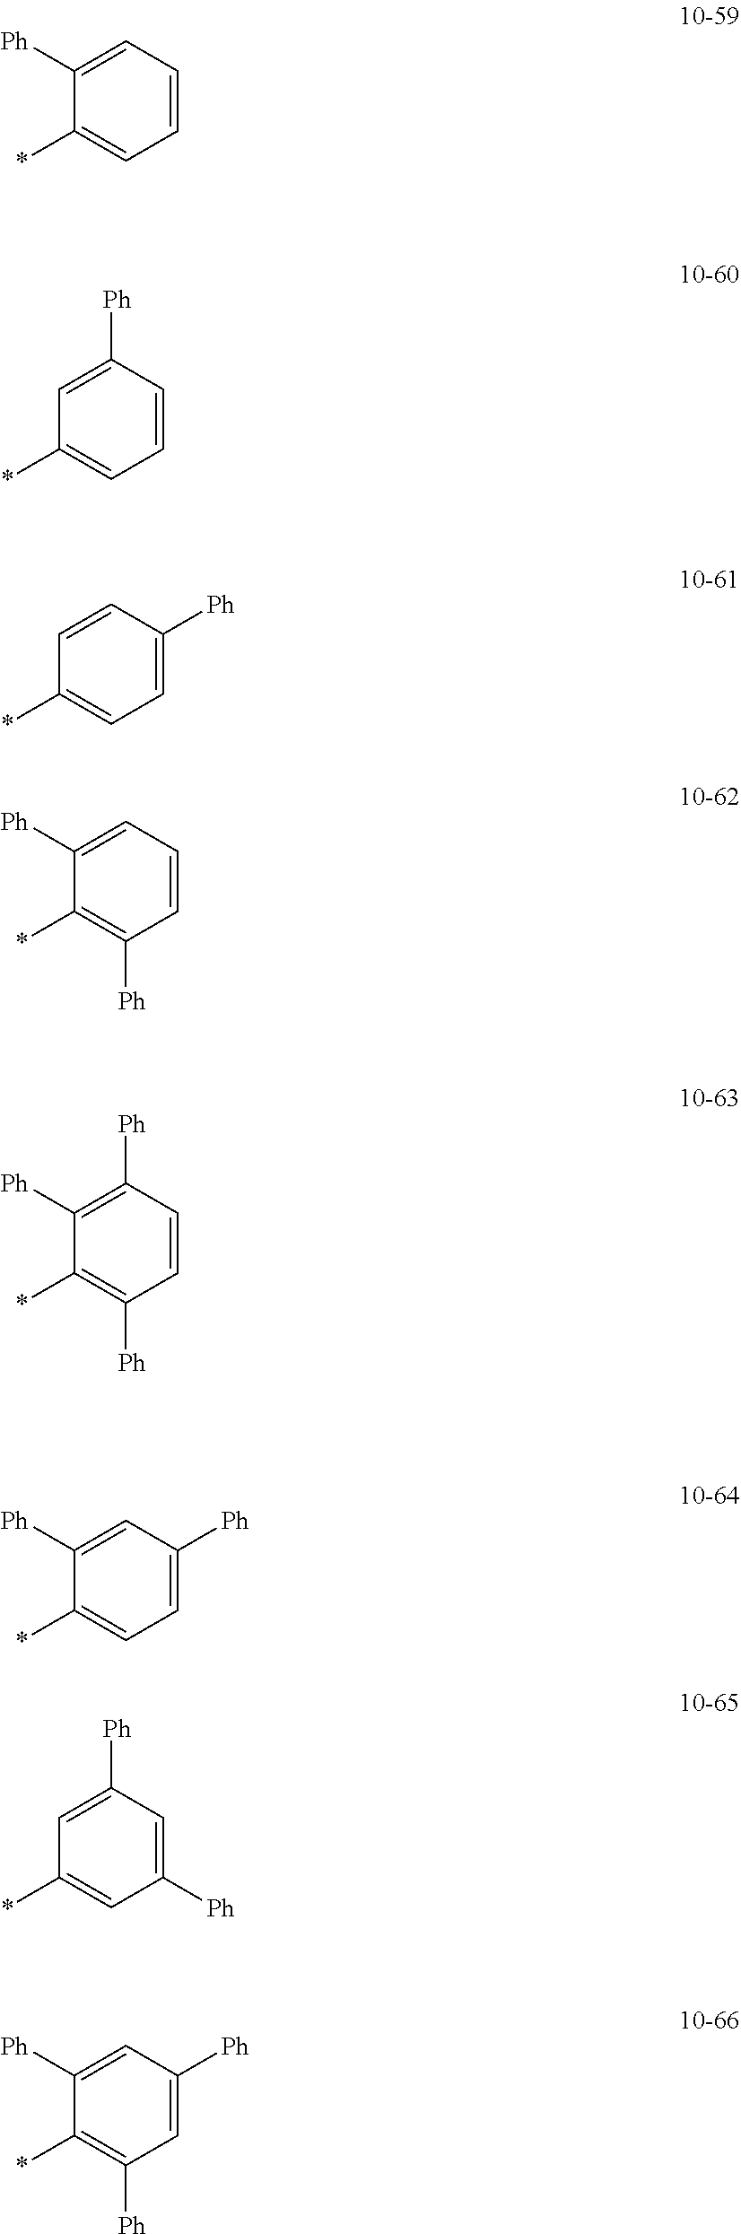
[Ph]C1=CC=CC=C1*.C1=C([Ph])C=CC=C1*.C1=CC([Ph])=CC=C1*.C1([Ph])=CC=CC([Ph])=C1*.C1([Ph])=C([Ph])C=CC([Ph])=C1*.C1([Ph])=CC([Ph])=CC=C1*.C1([Ph])=CC([Ph])=CC([Ph])=C1*.C1=C([Ph])C=C([Ph])C=C1*
